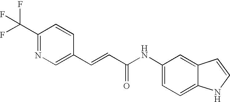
C(=CC(=O)NC1=CC=C2C(=C1)C=CN2)C1=CN=C(C(F)(F)F)C=C1
